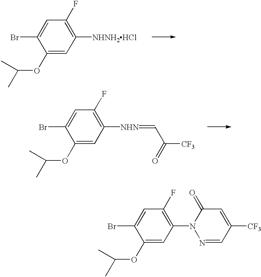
C1(OC(C)C)=CC([NHNH2HCl])=C(F)C=C1Br.C1(OC(C)C)=CC([NHN]=CC([CF3])=O)=C(F)C=C1Br.C1(OC(C)C)=CC(N2N=CC([CF3])=CC2=O)=C(F)C=C1Br
